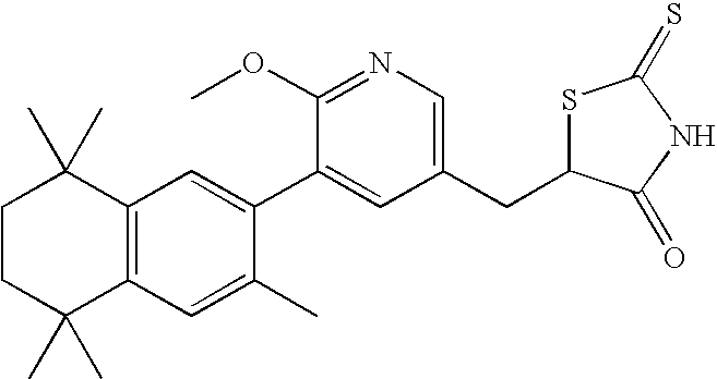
C1CC(C)(C)C2=C(C1(C)C)C=C(C1=CC(CC3SC(=S)NC3=O)=CN=C1OC)C(C)=C2
